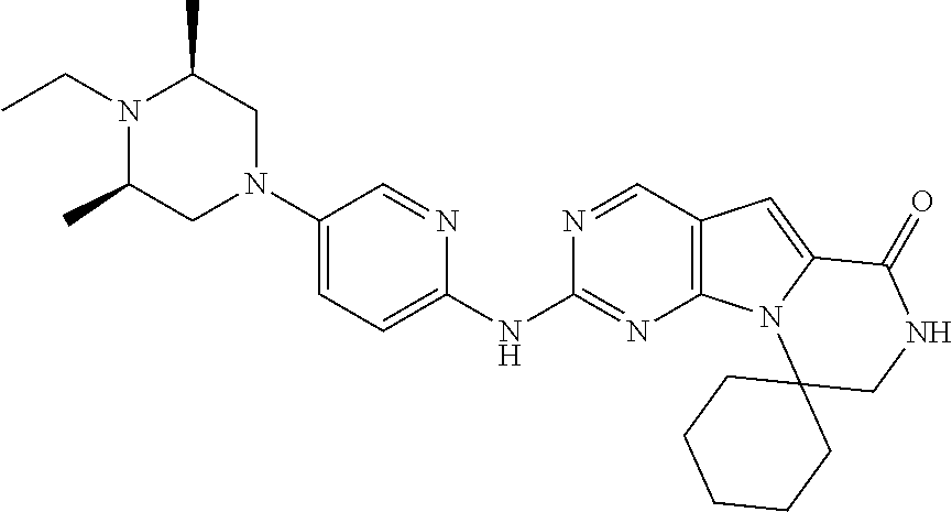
C1(N2CC(C)N(CC)C(C)C2)=CC=C(NC2=NC3=C(C=N2)C=C2N3C3(CNC2=O)CCCCC3)N=C1
